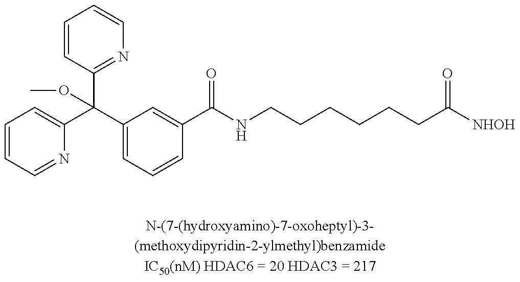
C1=CC=NC(C(C2=CC=CC(C(NCCCCCCC([NHOH])=O)=O)=C2)(C2=NC=CC=C2)OC)=C1
